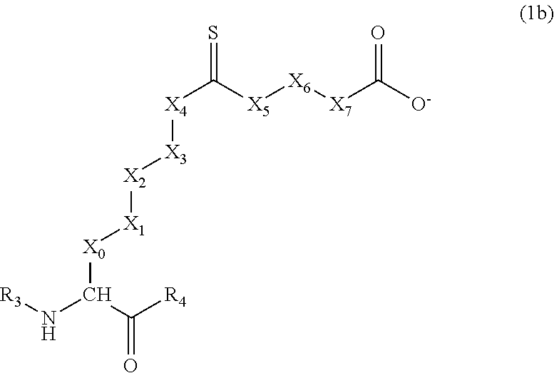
[R3]NC(C([R4])=O)[X0][X1][X2][X3][X4]C(=S)[X5][X6][X7]C([O-])=O
